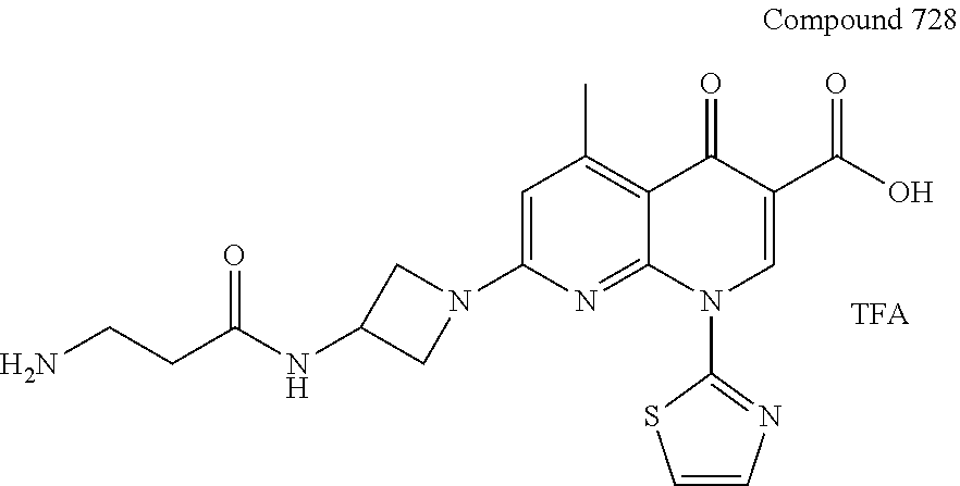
C1(NC(CCN)=O)CN(C2=CC(C)=C3C(=N2)N(C2=NC=CS2)C=C(C(O)=O)C3=O)C1
